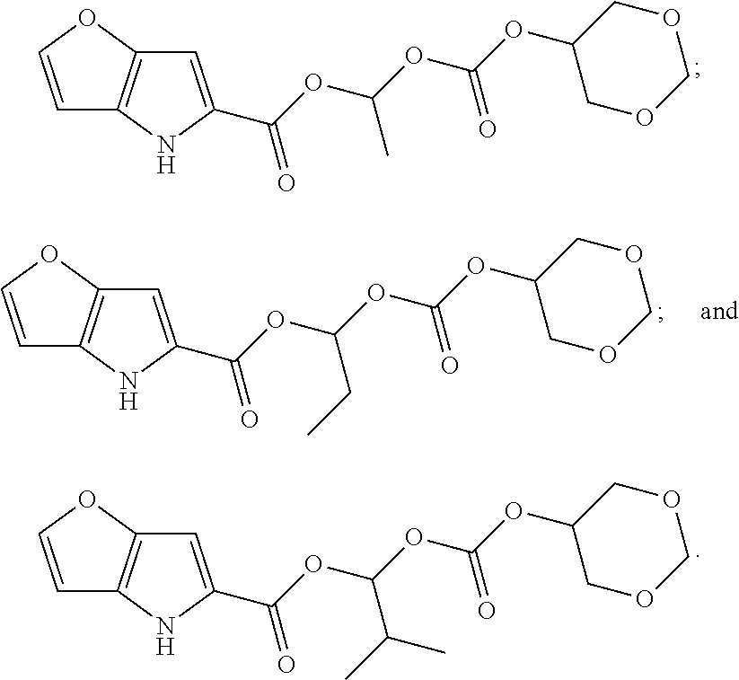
C1=COC2=C1NC(C(OC(OC(OC1COCOC1)=O)C)=O)=C2.C1=COC2=C1NC(C(OC(OC(OC1COCOC1)=O)CC)=O)=C2.C1=COC2=C1NC(C(OC(OC(OC1COCOC1)=O)C(C)C)=O)=C2
